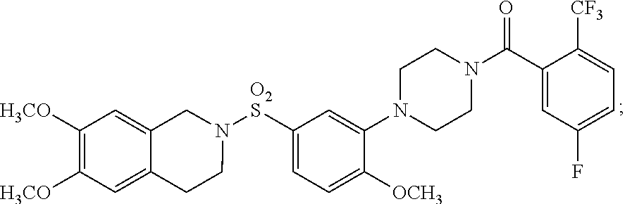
C1([O2S]N2CC3=CC([H3CO])=C([H3CO])C=C3CC2)=CC=C([OCH3])C(N2CCN(C(C3=CC(F)=CC=C3[CF3])=O)CC2)=C1
